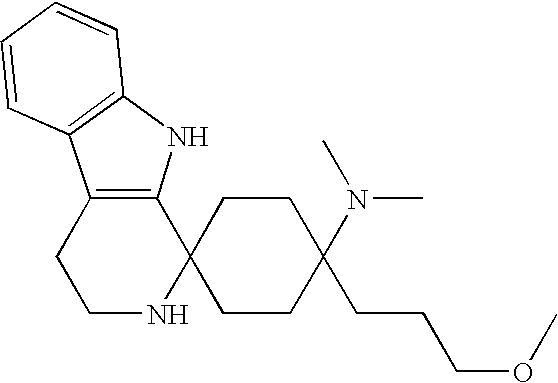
C1NC2(C3=C(C1)C1=C(N3)C=CC=C1)CCC(N(C)C)(CCCOC)CC2
